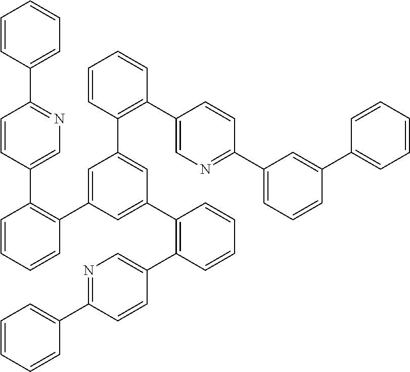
C1=CC(C2=NC=C(C3=C(C4=CC(C5=C(C6=CN=C(C7=CC=CC(C8=CC=CC=C8)=C7)C=C6)C=CC=C5)=CC(C5=C(C6=CN=C(C7=CC=CC=C7)C=C6)C=CC=C5)=C4)C=CC=C3)C=C2)=CC=C1
